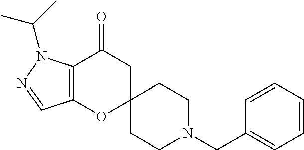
N1=CC2=C(N1C(C)C)C(=O)CC1(O2)CCN(CC2=CC=CC=C2)CC1
